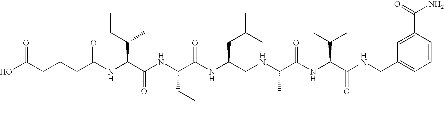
OC(CCCC(NC(C(NC(C(NC(CNC(C(NC(C(=O)NCC1=CC=CC(C(N)=O)=C1)C(C)C)=O)C)CC(C)C)=O)CCC)=O)C(CC)C)=O)=O
